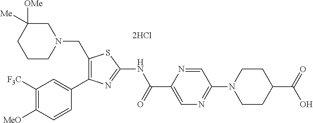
C1([MeO])=C([F3C])C=C(C2=C(CN3CC([OMe])([Me])CCC3)SC(NC(C3=CN=C(N4CCC(C(=O)O)CC4)C=N3)=O)=N2)C=C1
